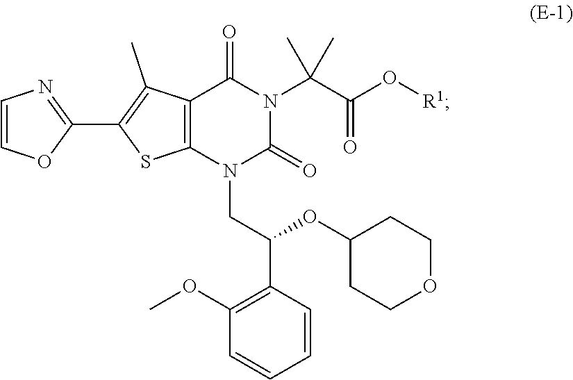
C1=CC=CC(C(CN2C(=O)N(C(C(O[R1])=O)(C)C)C(=O)C3=C2SC(C2=NC=CO2)=C3C)OC2CCOCC2)=C1OC
